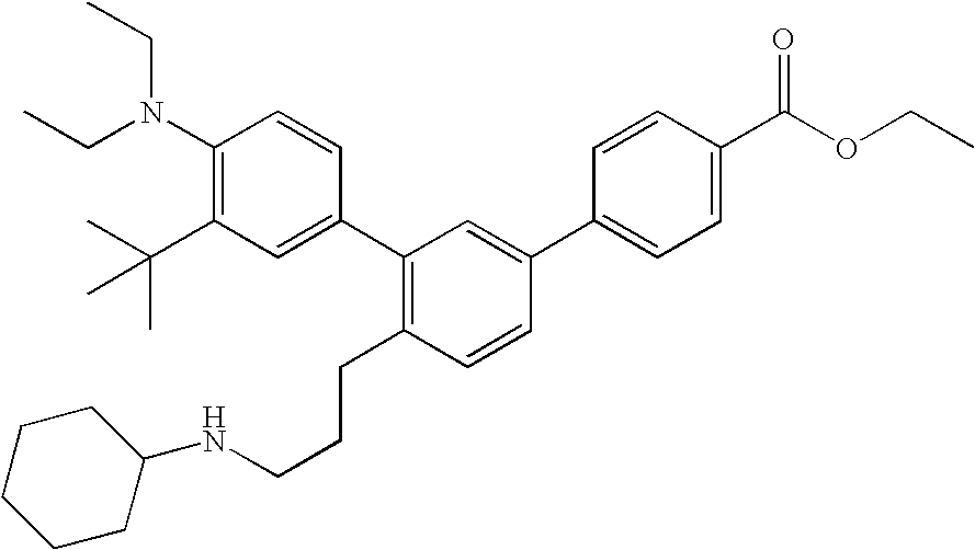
C1(N(CC)CC)=C(C(C)(C)C)C=C(C2=C(CCCNC3CCCCC3)C=CC(C3=CC=C(C(OCC)=O)C=C3)=C2)C=C1
